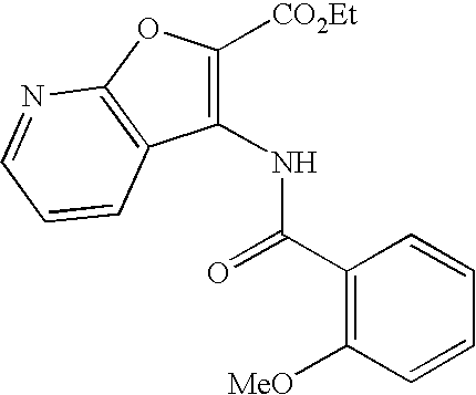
C1(NC(C2=C([MeO])C=CC=C2)=O)=C([CO2Et])OC2=C1C=CC=N2
